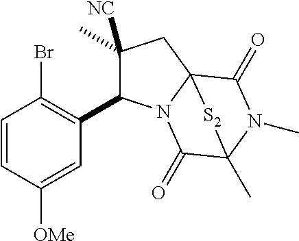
C1(C2C(C)([NC])CC34N2C(=O)C(C)(N(C)C3=O)[S2]4)=C(Br)C=CC([OMe])=C1
